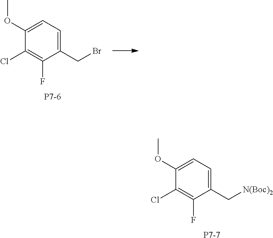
C1(OC)=CC=C(C[N(Boc)2])C(F)=C1Cl.[P7-7].C1(OC)=CC=C(CBr)C(F)=C1Cl.[P7-6]
